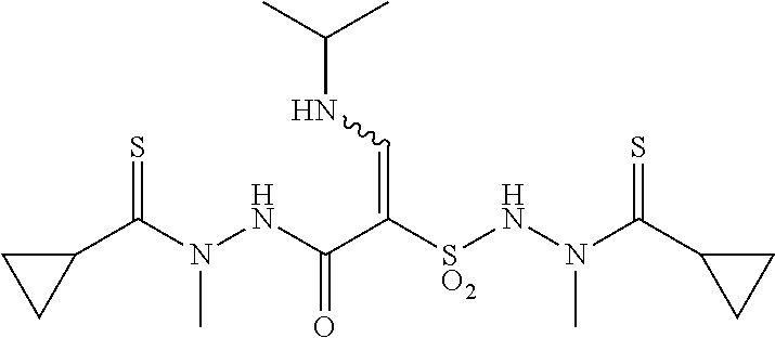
C1(C(N(NC(C([SO2]NN(C)C(C2CC2)=S)=CNC(C)C)=O)C)=S)CC1
